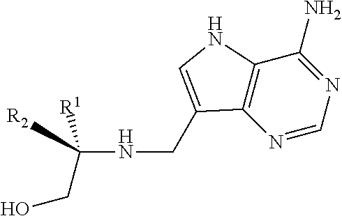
N1=CN=C(N)C2=C1C(CNC([R2])([R1])CO)=CN2
